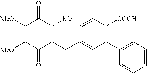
C1([MeO])=C([MeO])C(=O)C(CC2=CC(C3=CC=CC=C3)=C([COOH])C=C2)=C([Me])C1=O
